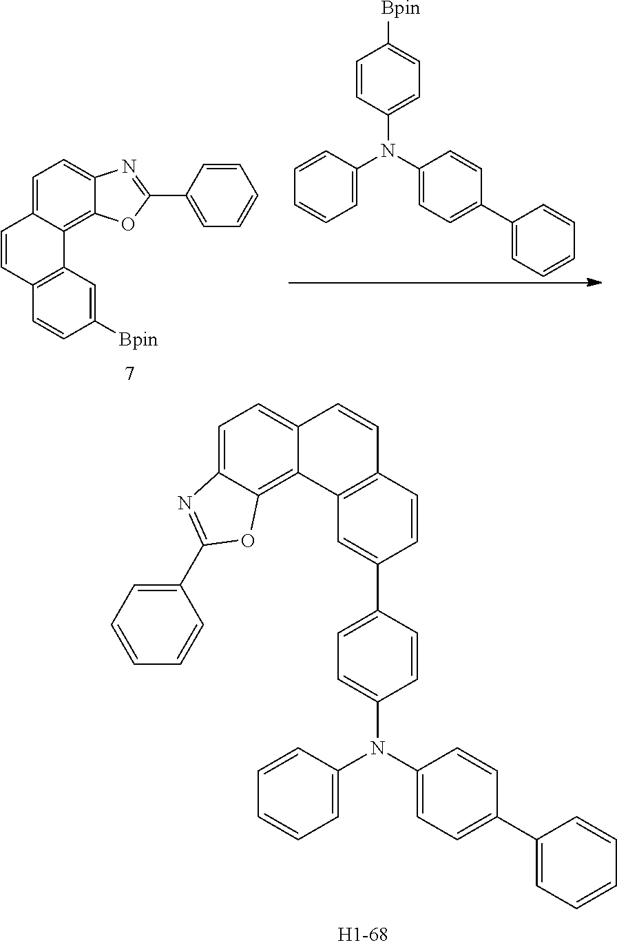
C1=CC=C(N(C2=CC=C(C3=CC=CC=C3)C=C2)C2=CC=C(C3=CC4=C(C=C3)C=CC3=CC=C5C(=C43)OC(C3=CC=CC=C3)=N5)C=C2)C=C1.C1=CC=C(N(C2=CC=C(C3=CC=CC=C3)C=C2)C2=CC=C([Bpin])C=C2)C=C1.C12=CC=C3C(=C1OC(C1=CC=CC=C1)=N2)C1=C(C=C3)C=CC([Bpin])=C1
